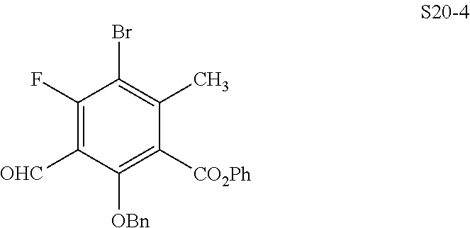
C1(F)=C([OHC])C([OBn])=C([CO2Ph])C(C)=C1Br
